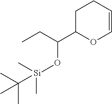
C1C(C(CC)O[Si](C(C)(C)C)(C)C)OC=CC1
